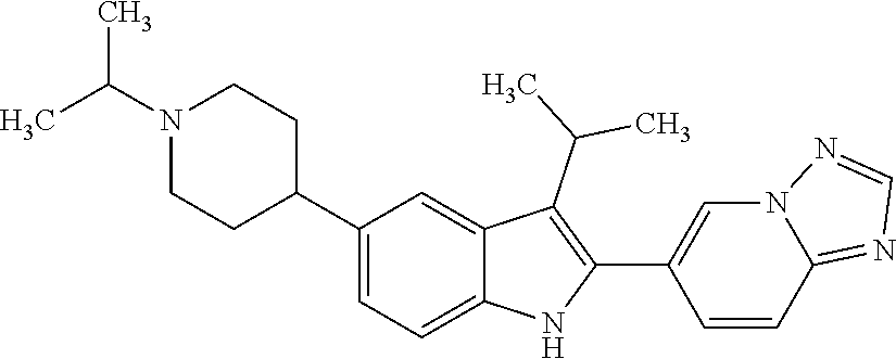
N1(C(C)C)CCC(C2=CC=C3C(=C2)C(C(C)C)=C(C2=CN4C(=NC=N4)C=C2)N3)CC1
